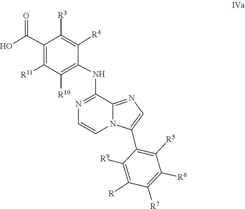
C1([R4])=C([R3])C(C(O)=O)=C([R11])C([R10])=C1NC1=NC=CN2C1=NC=C2C1=C([R5])C([R6])=C([R7])C([R])=C1[R9]
